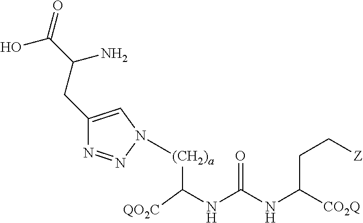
[(CH2)a](N1N=NC(CC(C(=O)O)N)=C1)C(NC(NC([CO2Q])CC[Z])=O)[QO2C]
